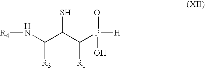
N(C(C(C(P([H])(=O)O)[R1])S)[R3])[R4]
